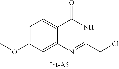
C1=C(OC)C=C2C(=C1)C(=O)NC(CCl)=N2
